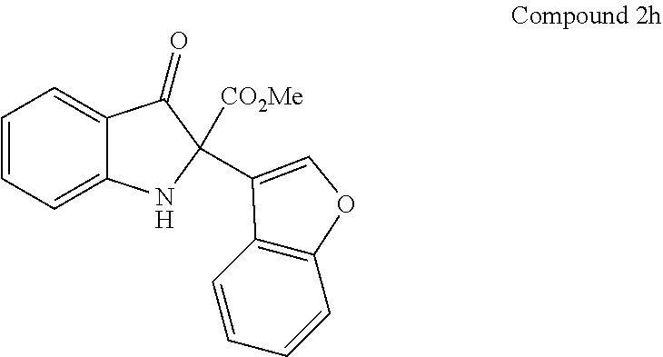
C1=CC=C2C(=C1)C(=O)C([CO2Me])(C1=COC3=C1C=CC=C3)N2
